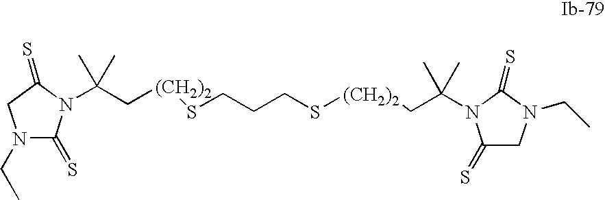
C(C[(CH2)2]SCCCS[(CH2)2]CC(C)(C)N1C(=S)CN(CC)C1=S)(C)(C)N1C(=S)N(CC)CC1=S
